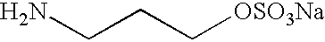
NCCC[OSO3Na]
